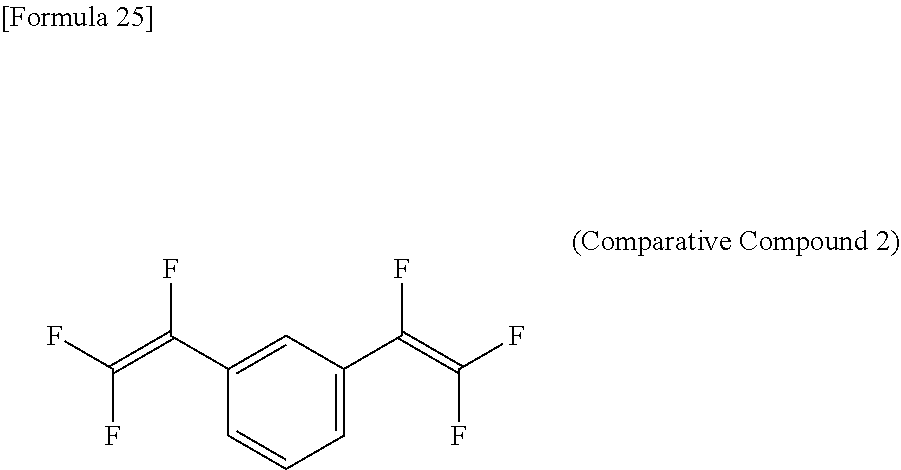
C1(C(=C(F)F)F)=CC(C(=C(F)F)F)=CC=C1
